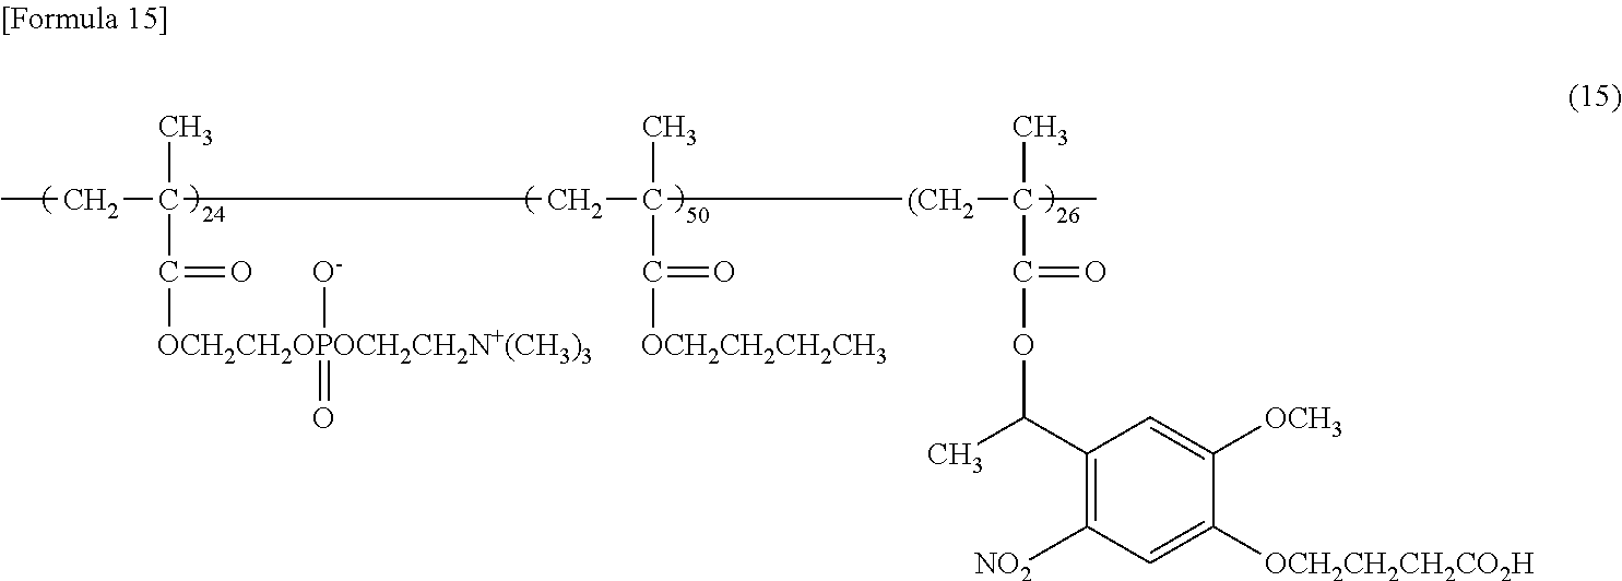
CCC(C)(C(=O)[OCH2CH2OPOCH2CH2N+(CH3)3]([O-])=O)CC(C)(C([OCH2CH2CH2CH3])=O)[(CH2]C(C)(C)C(=O)OC(C)C1=C([NO2])C=C([OCH2CH2CH2CO2H])C([OCH3])=C1
